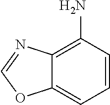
C1=CC(N)=C2C(=C1)OC=N2
